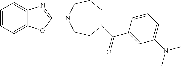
C1=CC=C2C(=C1)N=C(N1CCN(C(=O)C3=CC(N(C)C)=CC=C3)CCC1)O2
